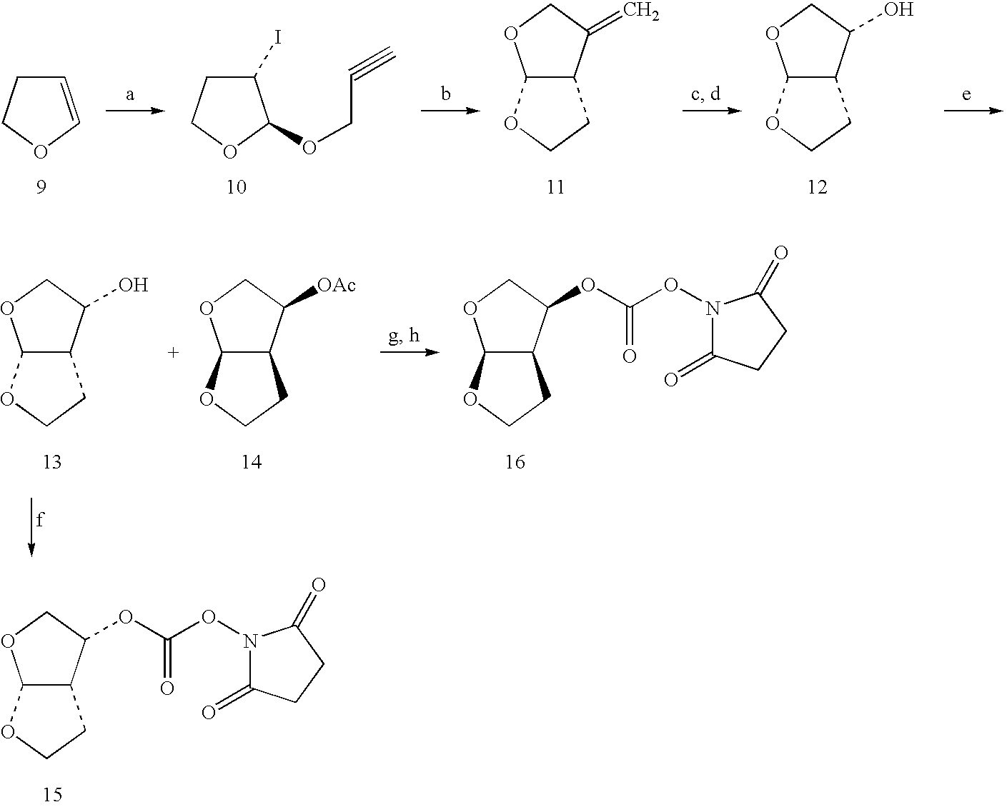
C1=COCC1.C1(I)CCOC1OCC#C.C12C(OCC1)OCC2=C.C12C(OCC1)OCC2O.C12C(OCC1)OCC2O.C12C(OCC1)OCC2[OAc].C12C(OCC1)OCC2OC(ON1C(=O)CCC1=O)=O.C12C(OCC1)OCC2OC(ON1C(=O)CCC1=O)=O
